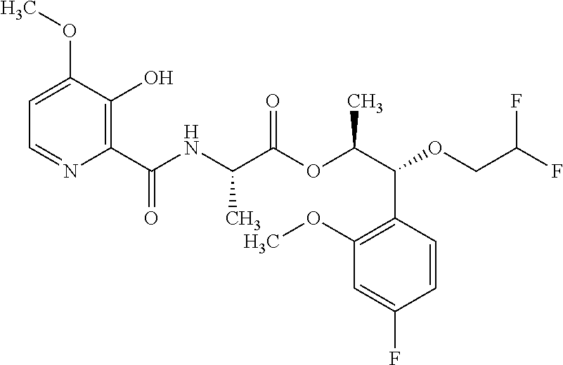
C1=C(OC)C(O)=C(C(NC(C(OC(C(OCC(F)F)C2=C(OC)C=C(F)C=C2)C)=O)C)=O)N=C1
